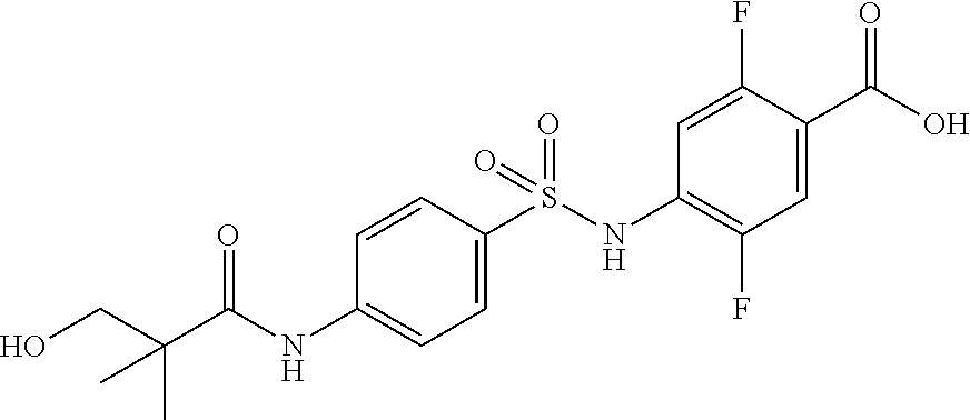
C1=C(S(NC2=C(F)C=C(C(O)=O)C(F)=C2)(=O)=O)C=CC(NC(C(CO)(C)C)=O)=C1
